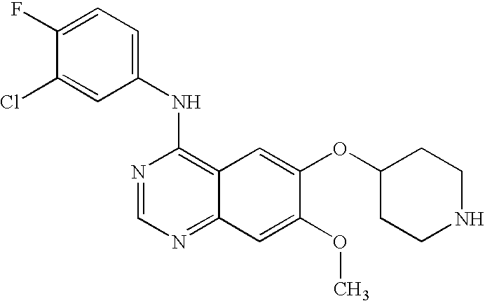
N1=CN=C2C(=C1NC1=CC=C(F)C(Cl)=C1)C=C(OC1CCNCC1)C(OC)=C2
